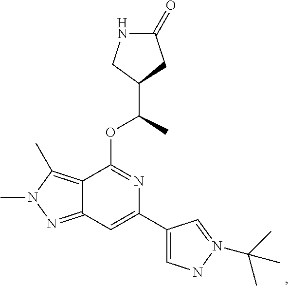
C1(C(C)OC2=NC(C3=CNN(C(C)(C)C)=C3)=CC3=NN(C)C(C)=C23)CC(=O)NC1
